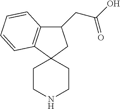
C1(CC(O)=O)C2=C(C3(C1)CCNCC3)C=CC=C2
